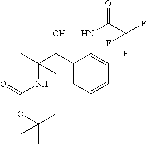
C1(C(C(C)(NC(OC(C)(C)C)=O)C)O)=CC=CC=C1NC(=O)C(F)(F)F
